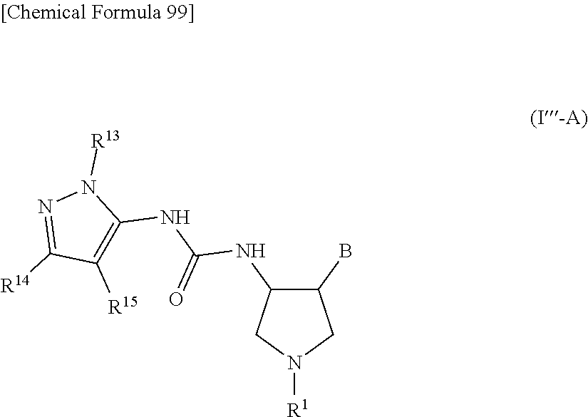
C1(B)C(NC(NC2=C([R15])C([R14])=NN2[R13])=O)CN([R1])C1
